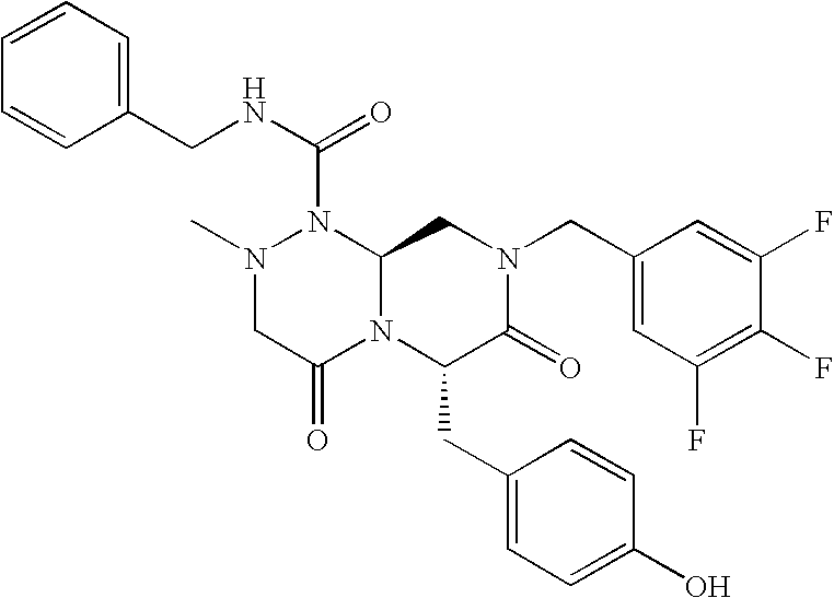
C1=CC=C(CNC(=O)N2N(C)CC(=O)N3C2CN(CC2=CC(F)=C(F)C(F)=C2)C(=O)C3CC2=CC=C(O)C=C2)C=C1
